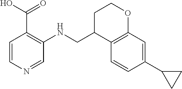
C1=CN=CC(NCC2C3=C(OCC2)C=C(C2CC2)C=C3)=C1C(=O)O
